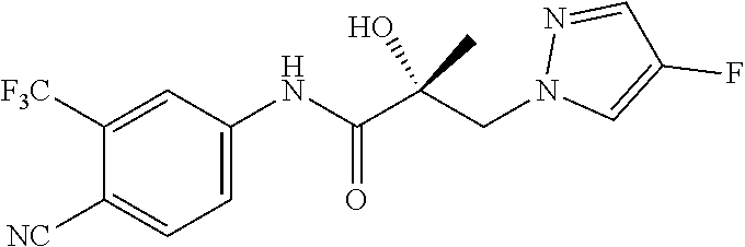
C1=C([F3C])C([NC])=CC=C1NC(C(CN1C=C(F)C=N1)(O)C)=O
